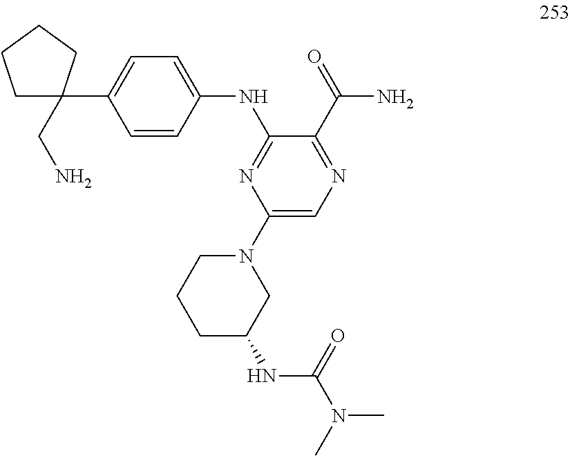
C1=CC(NC2=NC(N3CCCC(NC(N(C)C)=O)C3)=CN=C2C(=O)N)=CC=C1C1(CN)CCCC1
